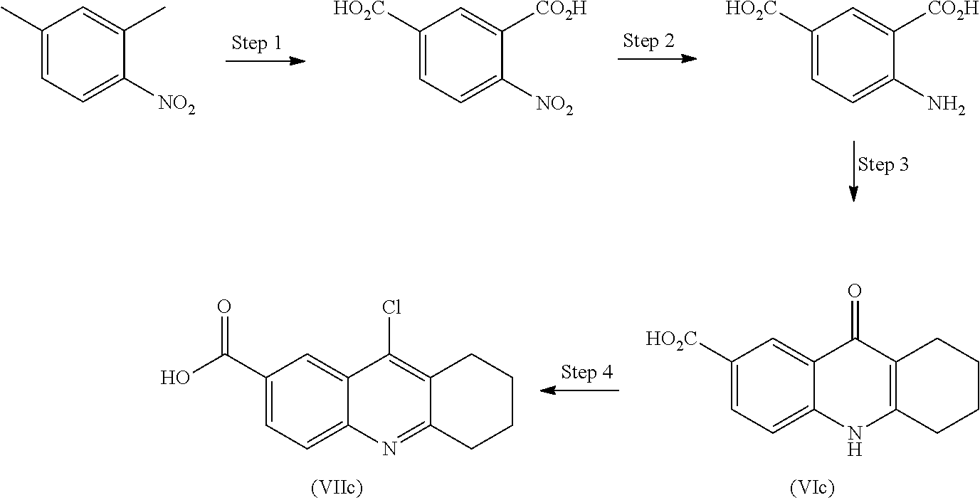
C1(C)=CC=C([NO2])C(C)=C1.C1([HO2C])=CC=C([NO2])C([CO2H])=C1.C1([HO2C])=CC=C(N)C([CO2H])=C1.C1([HO2C])=CC=C2C(=C1)C(=O)C1=C(N2)CCCC1.C1(C(O)=O)=CC=C2C(=C1)C(Cl)=C1C(=N2)CCCC1
